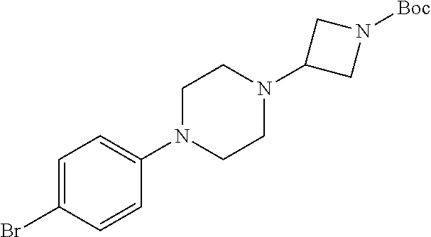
C1=C(Br)C=CC(N2CCN(C3CN([Boc])C3)CC2)=C1
